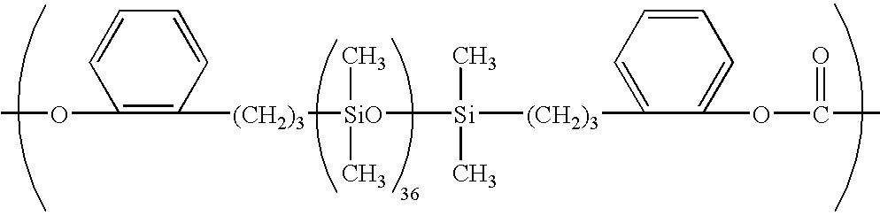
COC1=C([(CH2)3][SiO]([Si]([(CH2)3]C2=CC=CC=C2OC(=O)C)(C)C)(C)C)C=CC=C1
